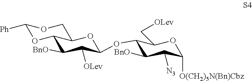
C1(OC2C([OLev])C([BnO])C3OC([Ph])OCC3O2)C([BnO])C([N3])C([O(CH2)5N(Bn)Cbz])OC1C[OLev]
